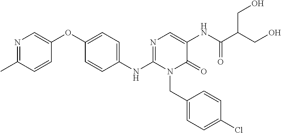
C1(NC2=NC=C(NC(=O)C(CO)CO)C(=O)N2CC2=CC=C(Cl)C=C2)=CC=C(OC2=CN=C(C)C=C2)C=C1
